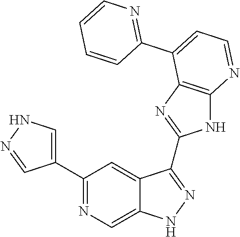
C1(C2=NC=C3C(=C2)C(C2=NC4=C(N2)N=CC=C4C2=NC=CC=C2)=NN3)=CNN=C1
